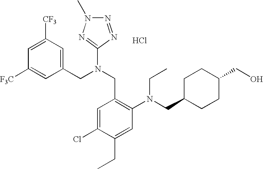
C1=C([CF3])C=C(CN(CC2=C(N(CC3CCC(CO)CC3)CC)C=C(CC)C(Cl)=C2)C2=NN(C)N=N2)C=C1[F3C].Cl
